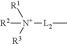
[N+]([R2])([L2]C)([R3])[R1]
